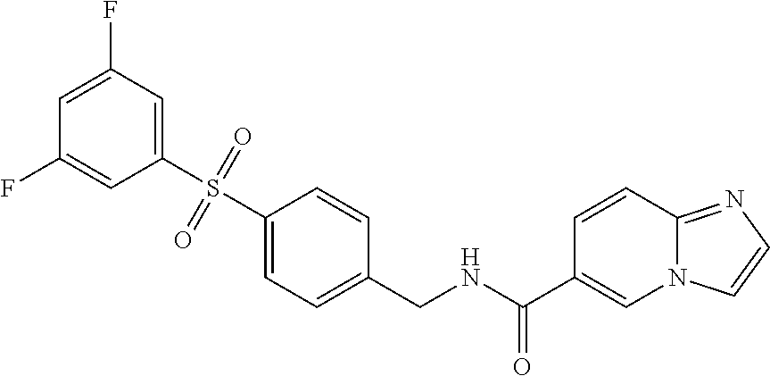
C1(S(C2=CC=C(CNC(=O)C3=CN4C(=NC=C4)C=C3)C=C2)(=O)=O)=CC(F)=CC(F)=C1
